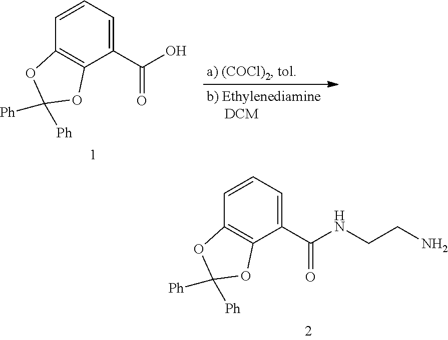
C1=CC=C(C(NCCN)=O)C2=C1OC([Ph])([Ph])O2.C1=CC=C(C(O)=O)C2=C1OC([Ph])([Ph])O2
